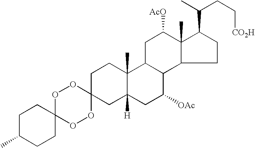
O1C2(OOC3(O1)CC1([H])C(C)(CC3)C3C(C([OAc])C1)C1C(C)(C([AcO])C3)C(C(C)CC[CO2H])CC1)CCC(C)CC2
